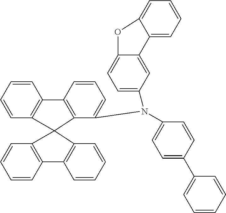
C1=CC=CC2=C1C1(C3=C2C=CC=C3N(C2=CC=C3C(=C2)C2=CC=CC=C2O3)C2=CC=C(C3=CC=CC=C3)C=C2)C2=C(C=CC=C2)C2=C1C=CC=C2
